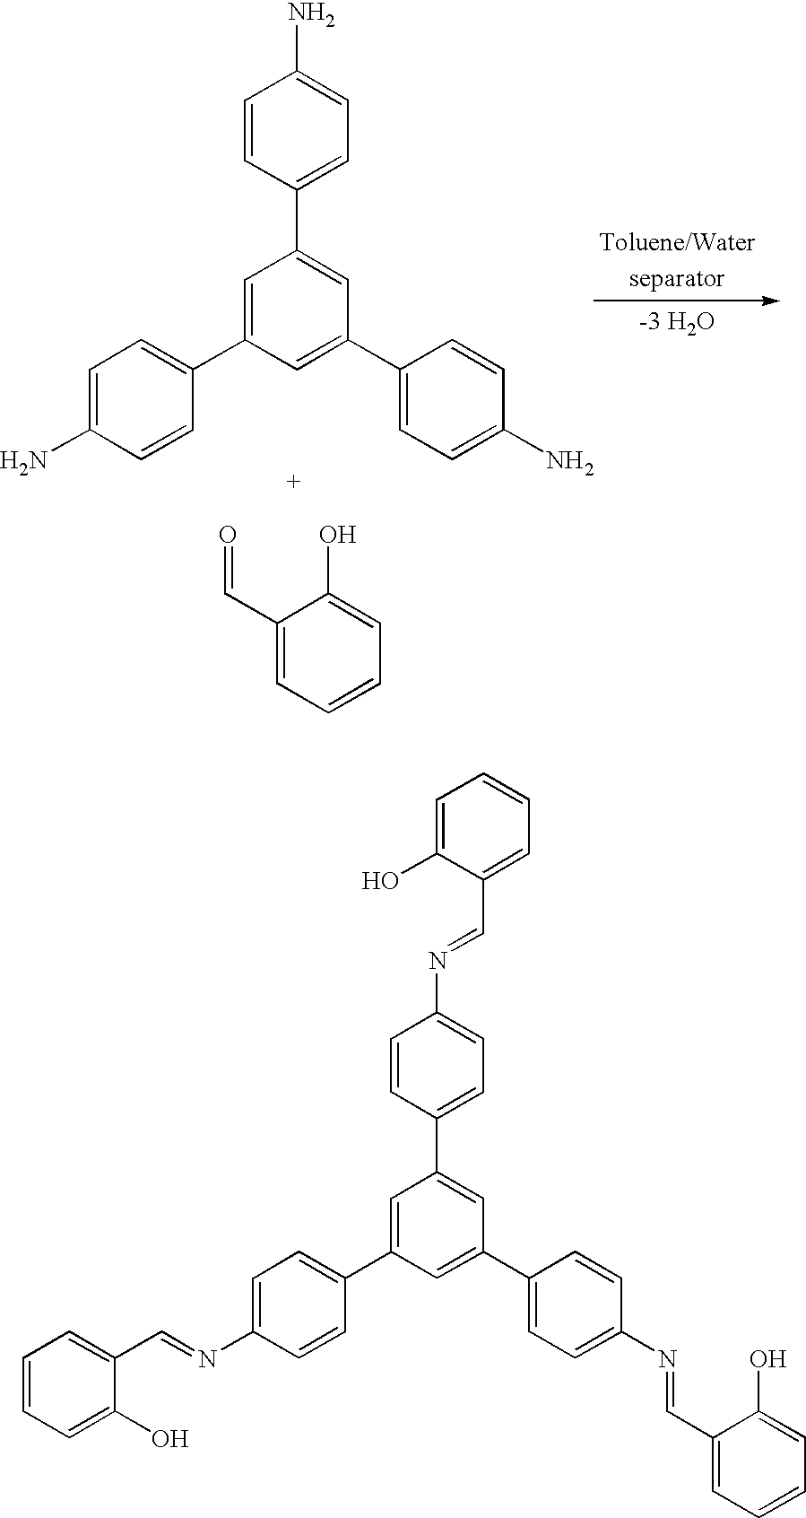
C1=CC(C2=CC(C3=CC=C(N)C=C3)=CC(C3=CC=C(N)C=C3)=C2)=CC=C1N.C(C1=CC=CC=C1O)=O.C1=CC(C2=CC(C3=CC=C(N=CC4=CC=CC=C4O)C=C3)=CC(C3=CC=C(N=CC4=CC=CC=C4O)C=C3)=C2)=CC=C1N=CC1=CC=CC=C1O
